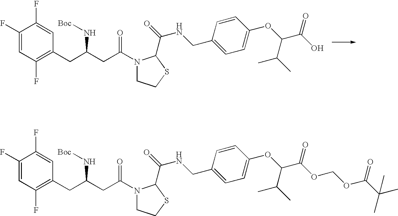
C1(F)=CC(F)=C(CC(CC(=O)N2CCSC2C(NCC2=CC=C(OC(C(O)=O)C(C)C)C=C2)=O)N[Boc])C=C1F.C1(F)=CC(F)=C(CC(CC(=O)N2CCSC2C(NCC2=CC=C(OC(C(=O)OCOC(C(C)(C)C)=O)C(C)C)C=C2)=O)N[Boc])C=C1F
